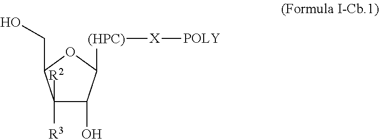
C1([R3])([R2])C(O)C([(HPC)][X][POLY])OC1CO
